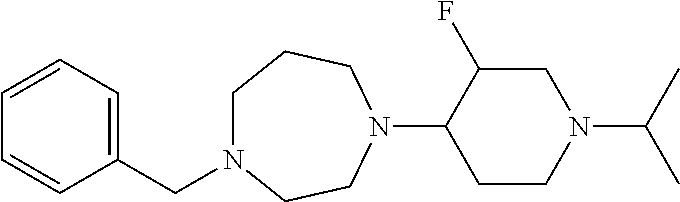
C(N1CCCN(C2CCN(C(C)C)CC2F)CC1)C1=CC=CC=C1
